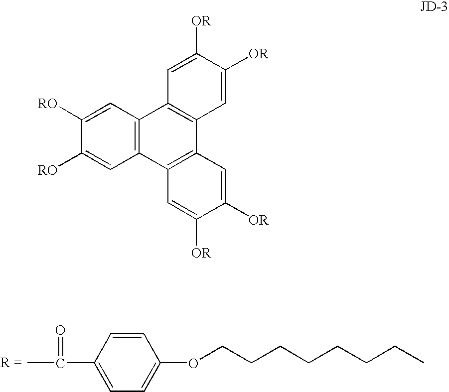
C1=C(OCCCCCCCC)C=CC(C(C)=O)=C1.C1([RO])=CC2=C(C=C1[RO])C1=C(C3=C2C=C([OR])C([OR])=C3)C=C([OR])C([OR])=C1
